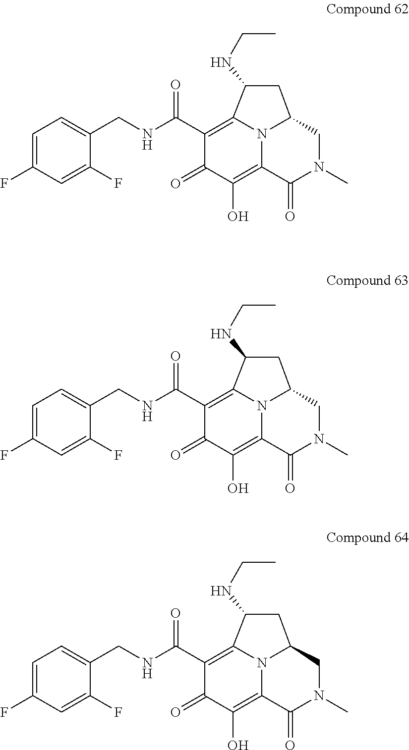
C1=C(F)C=C(F)C(CNC(=O)C2=C3N4C(=C(O)C2=O)C(=O)N(C)CC4CC3NCC)=C1.C1=C(F)C=C(F)C(CNC(=O)C2=C3N4C(=C(O)C2=O)C(=O)N(C)CC4CC3NCC)=C1.C1=C(F)C=C(F)C(CNC(=O)C2=C3N4C(=C(O)C2=O)C(=O)N(C)CC4CC3NCC)=C1
